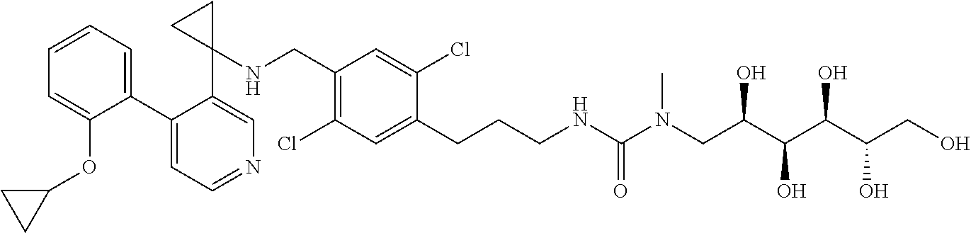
C1(C2=CC=CC=C2OC2CC2)=CC=NC=C1C1(NCC2=C(Cl)C=C(CCCNC(N(CC(C(C(C(CO)O)O)O)O)C)=O)C(Cl)=C2)CC1
